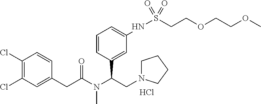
C1(Cl)=C(Cl)C=C(CC(N(C(CN2CCCC2)C2=CC(NS(CCOCCOC)(=O)=O)=CC=C2)C)=O)C=C1.Cl
